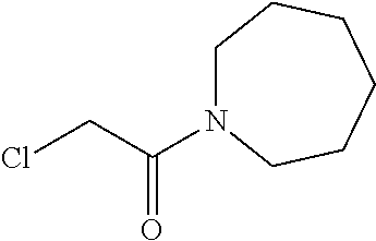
C1N(C(CCl)=O)CCCCC1
